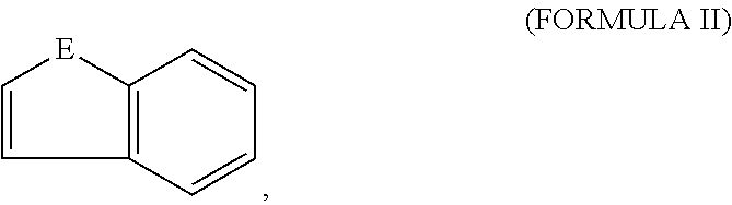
C12=C(C=CC=C1)C=C[E]2
